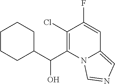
C1(Cl)=C(C(O)C2CCCCC2)N2C(=CN=C2)C=C1F
